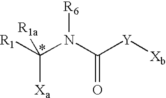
[R1]C(N(C([Y][Xb])=O)[R6])([R1a])[Xa]
